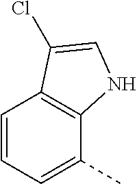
C1=CC=C(C)C2=C1C(Cl)=CN2
